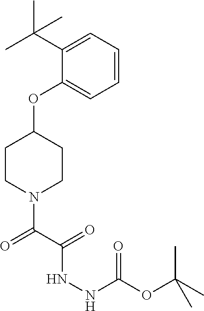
C1(OC2CCN(C(C(=O)NNC(OC(C)(C)C)=O)=O)CC2)=CC=CC=C1C(C)(C)C
